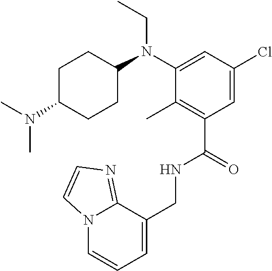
N12C=CC=C(CNC(C3=C(C)C(N(CC)C4CCC(N(C)C)CC4)=CC(Cl)=C3)=O)C1=NC=C2
